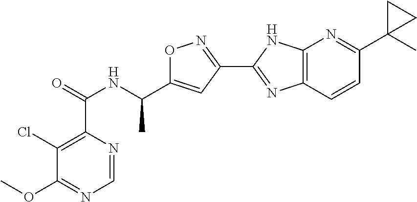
C1=NC(C(=O)NC(C2=CC(C3=NC4=C(N3)N=C(C3(C)CC3)C=C4)=NO2)C)=C(Cl)C(OC)=N1
